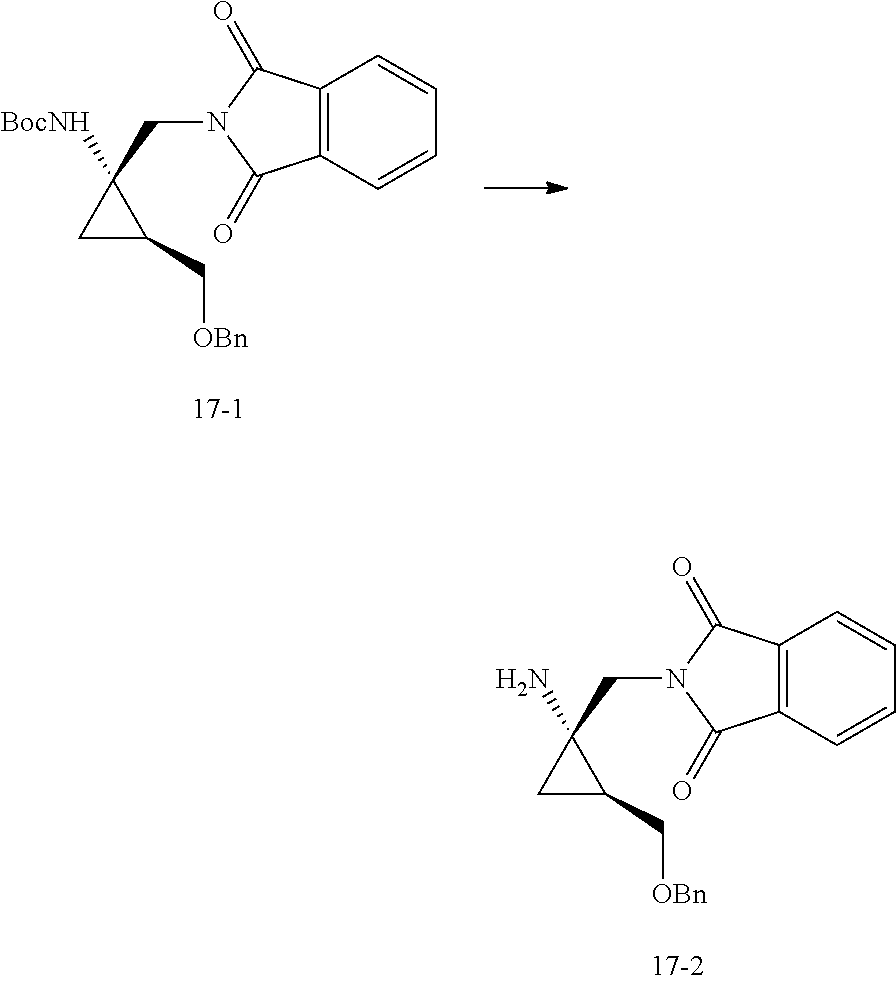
C1(CN2C(=O)C3=C(C2=O)C=CC=C3)([BocNH])CC1C[OBn].C1(CN2C(=O)C3=C(C2=O)C=CC=C3)(N)CC1C[OBn]
